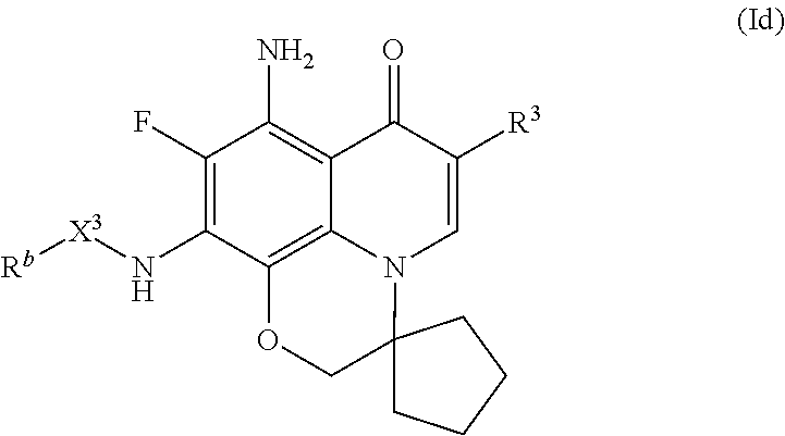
C1(F)=C(N[X3][Rb])C2=C3C(=C1N)C(=O)C([R3])=CN3C1(CO2)CCCC1
